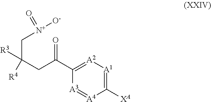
C1([XA])=[A1][A2]=C(C(=O)CC([R4])(C[N+]([O-])=O)[R3])[A3]=[A4]1
